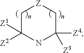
C1C([Z1])([Z2])NC([Z4])([Z3])C[Z]1
